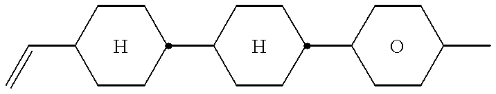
C1CC(C2CCC(C3CCC(C)CC3)CC2)CCC1C=C.[H].[H].O
